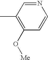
C1(C)=C(O[Me])C=CN=C1
